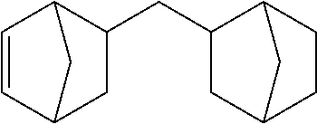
C1=CC2C(CC3CC4CCC3C4)CC1C2
